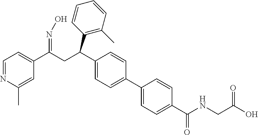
C1=NC(C)=CC(C(CC(C2=CC=C(C3=CC=C(C(NCC(O)=O)=O)C=C3)C=C2)C2=C(C)C=CC=C2)=NO)=C1
